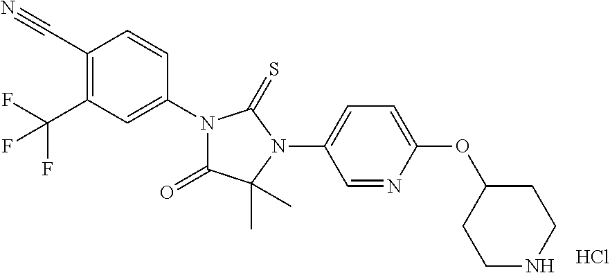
C1(C#N)=C(C(F)(F)F)C=C(N2C(=O)C(C)(C)N(C3=CC=C(OC4CCNCC4)N=C3)C2=S)C=C1.Cl
